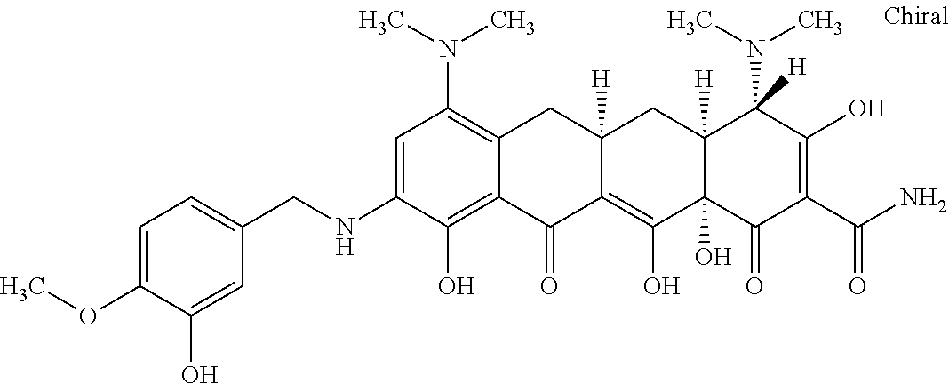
C12([H])C(O)(C(=O)C(C(N)=O)=C(O)C1(N(C)C)[H])C(O)=C1C([H])(C2)CC2=C(N(C)C)C=C(NCC3=CC=C(OC)C(O)=C3)C(O)=C2C1=O
